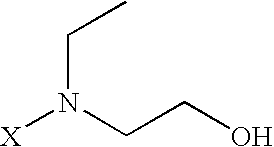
[X]N(CCO)CC
